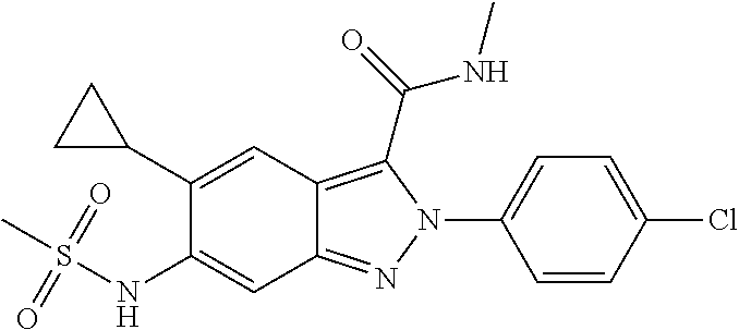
C1(C2CC2)=CC2=C(C(NC)=O)N(C3=CC=C(Cl)C=C3)N=C2C=C1NS(C)(=O)=O
